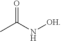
O=C(N[OH])C
